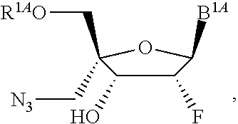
C1(F)C(O)C(C[R1AO])(C[N3])OC1[B1A]
